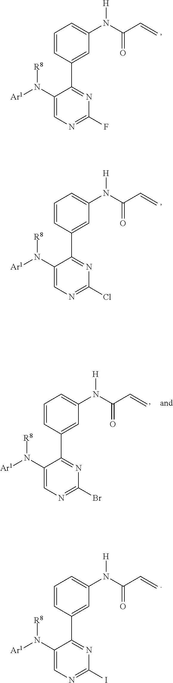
C1=CC(C2=NC(F)=NC=C2N([Ar1])[R8])=CC(N(C(=O)C=C)[H])=C1.C1=CC(C2=NC(Cl)=NC=C2N([Ar1])[R8])=CC(N(C(=O)C=C)[H])=C1.C1=CC(C2=NC(Br)=NC=C2N([Ar1])[R8])=CC(N(C(=O)C=C)[H])=C1.C1=CC(C2=NC(I)=NC=C2N([Ar1])[R8])=CC(N(C(=O)C=C)[H])=C1
